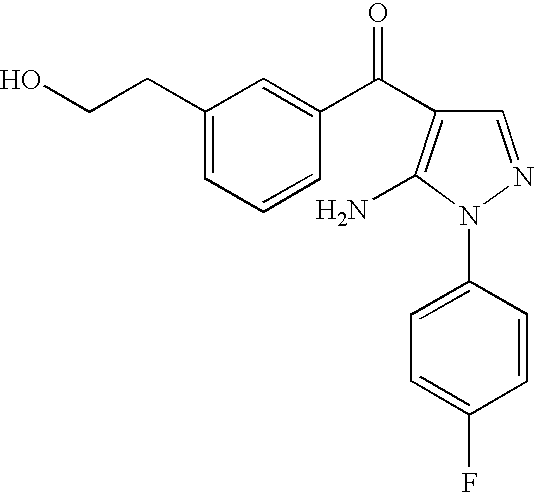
C1(CCO)=CC=CC(C(=O)C2=C(N)N(C3=CC=C(F)C=C3)N=C2)=C1
